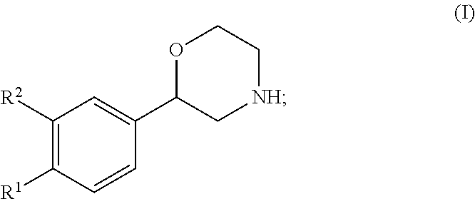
C1([R2])=C([R1])C=CC(C2C[NH]CCO2)=C1
